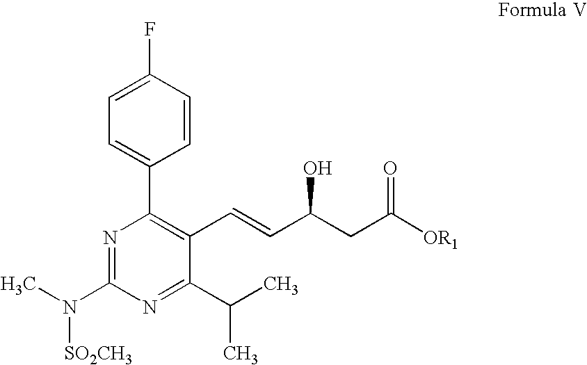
N1=C(N(C)[SO2CH3])N=C(C(C)C)C(C=CC(CC([OR1])=O)O)=C1C1=CC=C(F)C=C1
